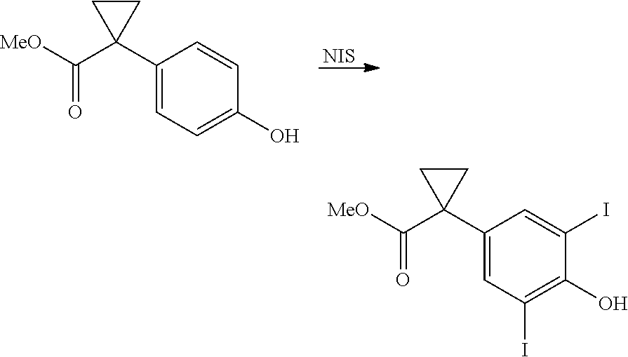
[NIS].C1(C2(C([MeO])=O)CC2)=CC=C(O)C=C1.C1(C2(C([MeO])=O)CC2)=CC(I)=C(O)C(I)=C1
